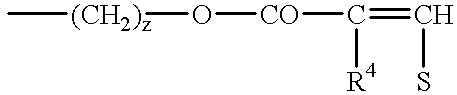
C[(CH2)z]O[CO]C([R4])=CS
